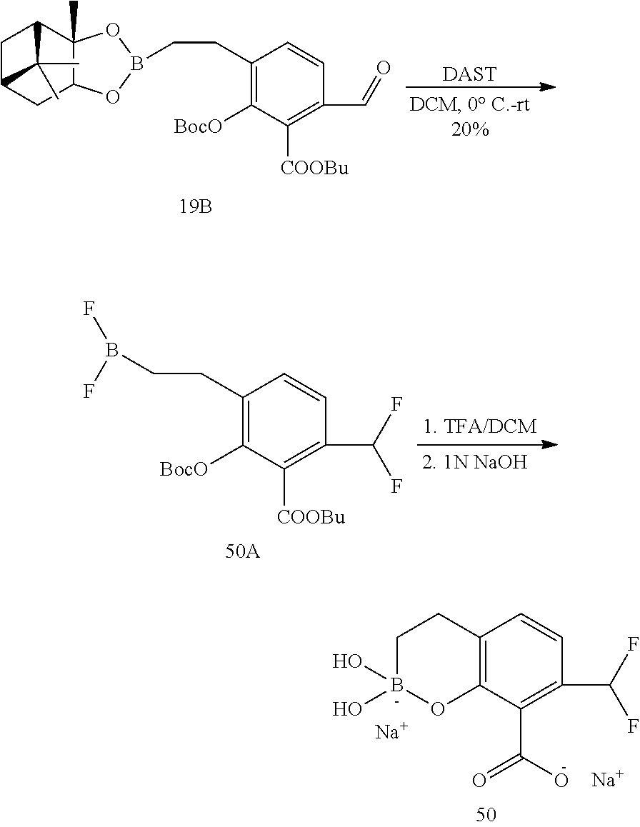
C1B(O)(O)OC2=C(C1)C=CC(C(F)F)=C2C(O)=O.[Na].[Na].C1C2CC3C(C)(C1C2(C)C)OB(CCC1=C([BocO])C([COOBu])=C(C=O)C=C1)O3.[DAST].C1(CCB(F)F)=C([BocO])C([COOBu])=C(C(F)F)C=C1
